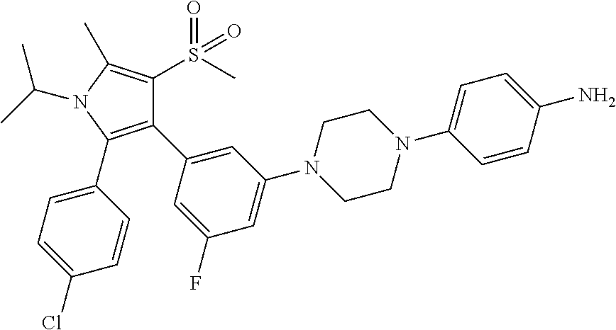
C1(C2=CC(N3CCN(C4=CC=C(N)C=C4)CC3)=CC(F)=C2)=C(C2=CC=C(Cl)C=C2)N(C(C)C)C(C)=C1S(C)(=O)=O
